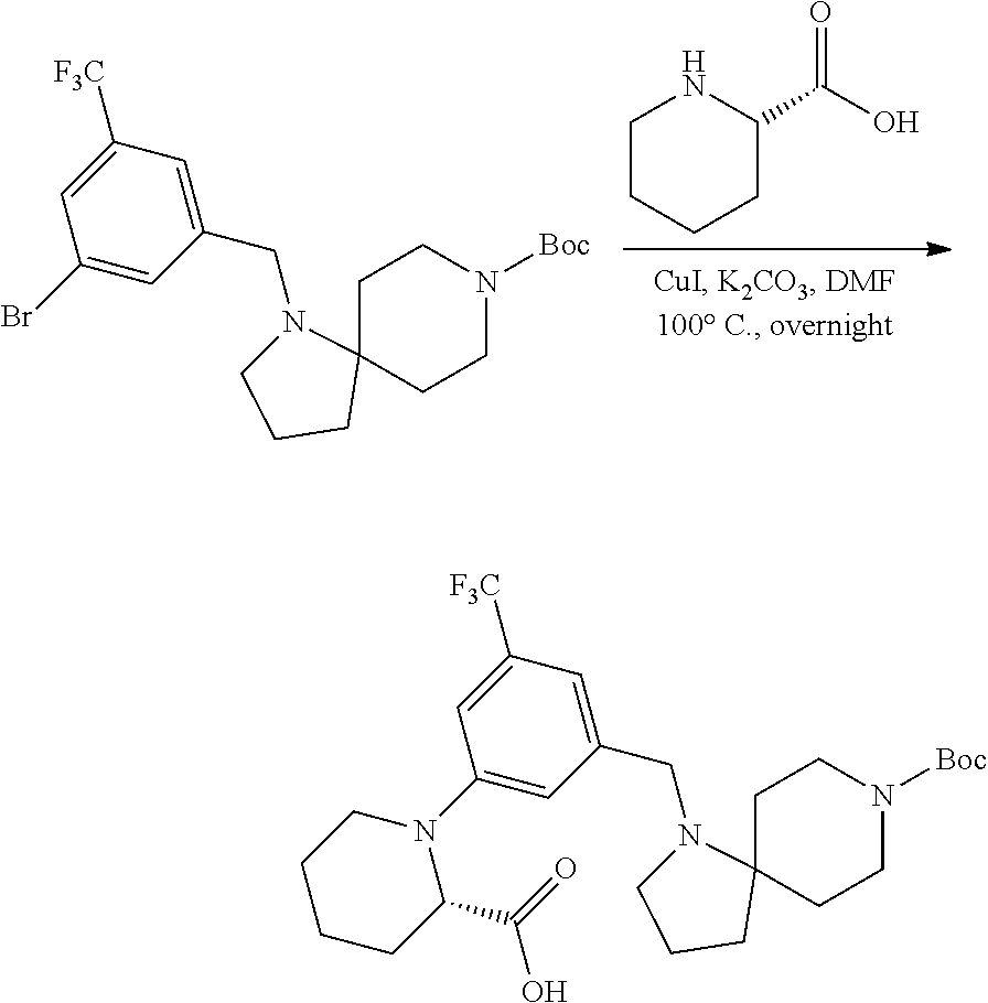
C1CCCC(C(O)=O)N1.C1(CN2CCCC23CCN([Boc])CC3)=CC([F3C])=CC(Br)=C1.C1(CN2CCCC23CCN([Boc])CC3)=CC([F3C])=CC(N2CCCCC2C(=O)O)=C1
